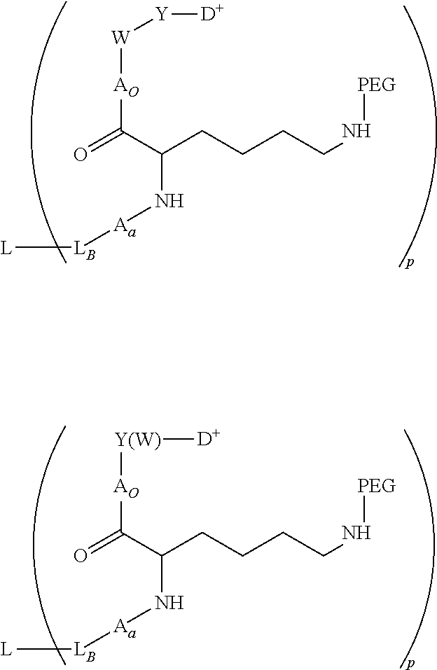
O=C(C(CCCCN[PEG])N[Aa][LB][L])[AO][W][Y][D].O=C(C(CCCCN[PEG])N[Aa][LB][L])[AO][Y(W)][D]
